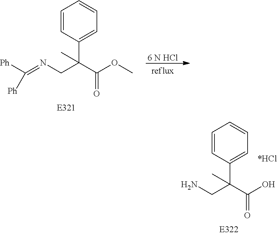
NCC(C1=CC=CC=C1)(C(=O)O)C.N(CC(C1=CC=CC=C1)(C(=O)OC)C)=C([Ph])[Ph].[6 N HCl]
